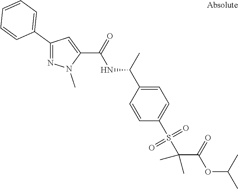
C1(C2=CC=CC=C2)=NN(C)C(C(=O)NC(C2=CC=C(S(C(C(OC(C)C)=O)(C)C)(=O)=O)C=C2)C)=C1
